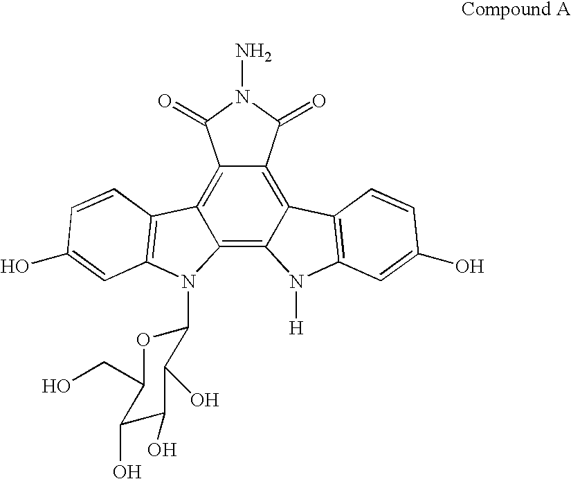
C12=C3C(=C4C(=C1C(=O)N(N)C2=O)C1=C(N4[H])C=C(O)C=C1)N(C1OC(CO)C(O)C(O)C1O)C1=C3C=CC(O)=C1
